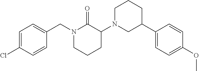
C1=C(Cl)C=CC(CN2CCCC(N3CC(C4=CC=C(OC)C=C4)CCC3)C2=O)=C1
